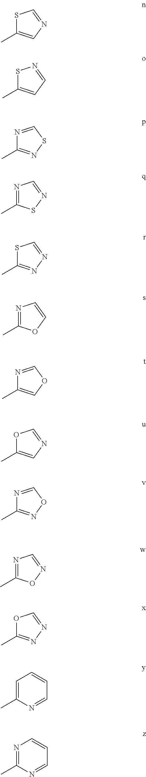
S1C(C)=CN=C1.S1C(C)=CC=N1.N1=CSN=C1C.N1=C(C)SN=C1.S1C(C)=NN=C1.N1=C(C)OC=C1.N1=COC=C1C.O1C(C)=CN=C1.N1=CON=C1C.N1=C(C)ON=C1.O1C(C)=NN=C1.C1=C(C)N=CC=C1.N1=C(C)N=CC=C1
